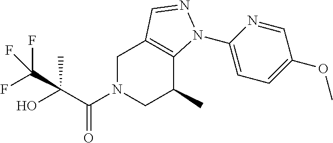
C1N(C(C(O)(C)C(F)(F)F)=O)CC(C)C2=C1C=NN2C1=CC=C(OC)C=N1
